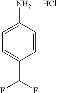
C1=CC(N)=CC=C1C(F)F.Cl
